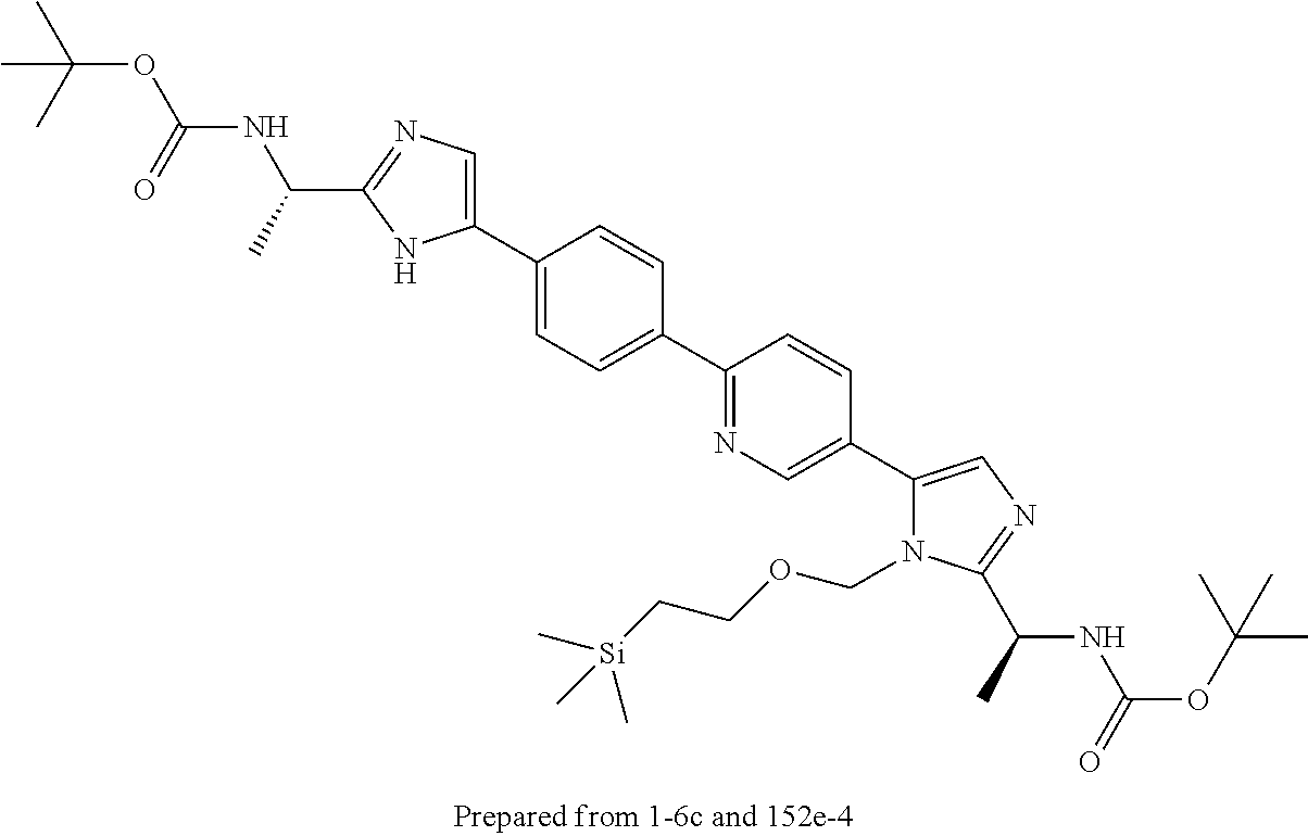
C1(C2=CC=C(C3=NC=C(C4=CN=C(C(NC(OC(C)(C)C)=O)C)N4COCC[Si](C)(C)C)C=C3)C=C2)=CN=C(C(C)NC(OC(C)(C)C)=O)N1
